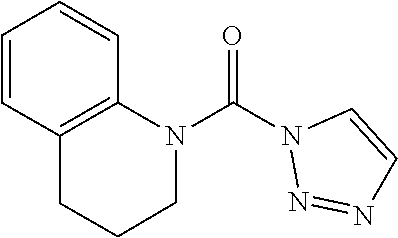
O=C(N1N=NC=C1)N1C2=C(CCC1)C=CC=C2
